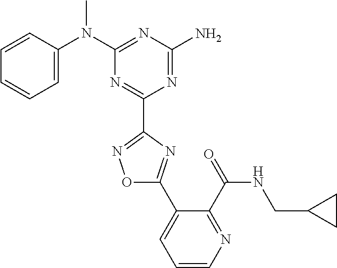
C1=CC(N(C2=NC(N)=NC(C3=NOC(C4=CC=CN=C4C(NCC4CC4)=O)=N3)=N2)C)=CC=C1
